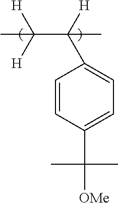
C(C([H])([H])C)(C1=CC=C(C([OMe])(C)C)C=C1)([H])C
